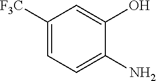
C1([F3C])=CC=C(N)C(O)=C1
